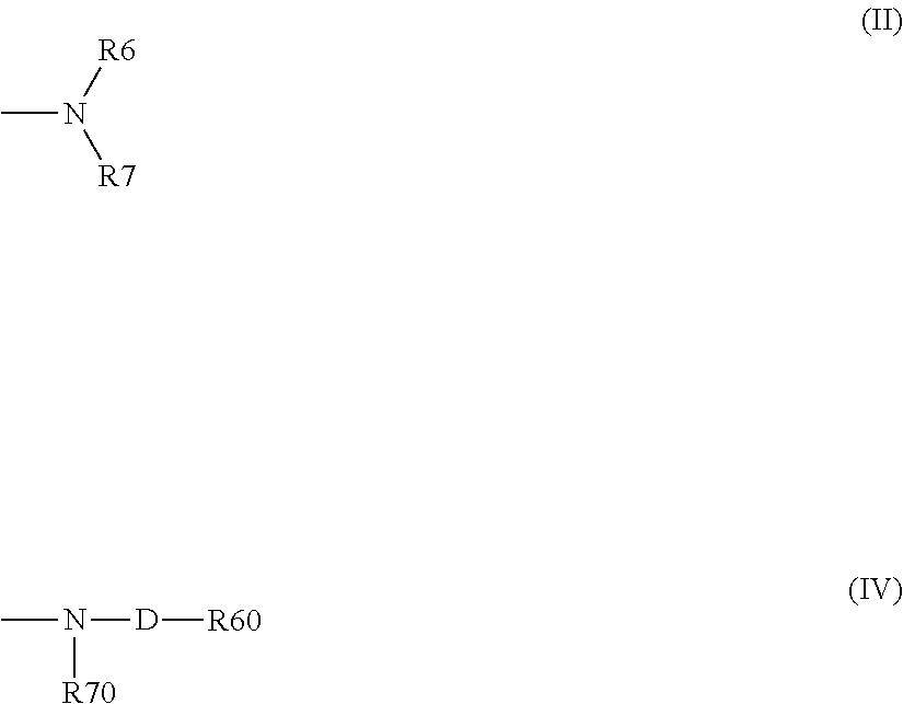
CN([R6])[R7].CN([D][R60])[R70]
